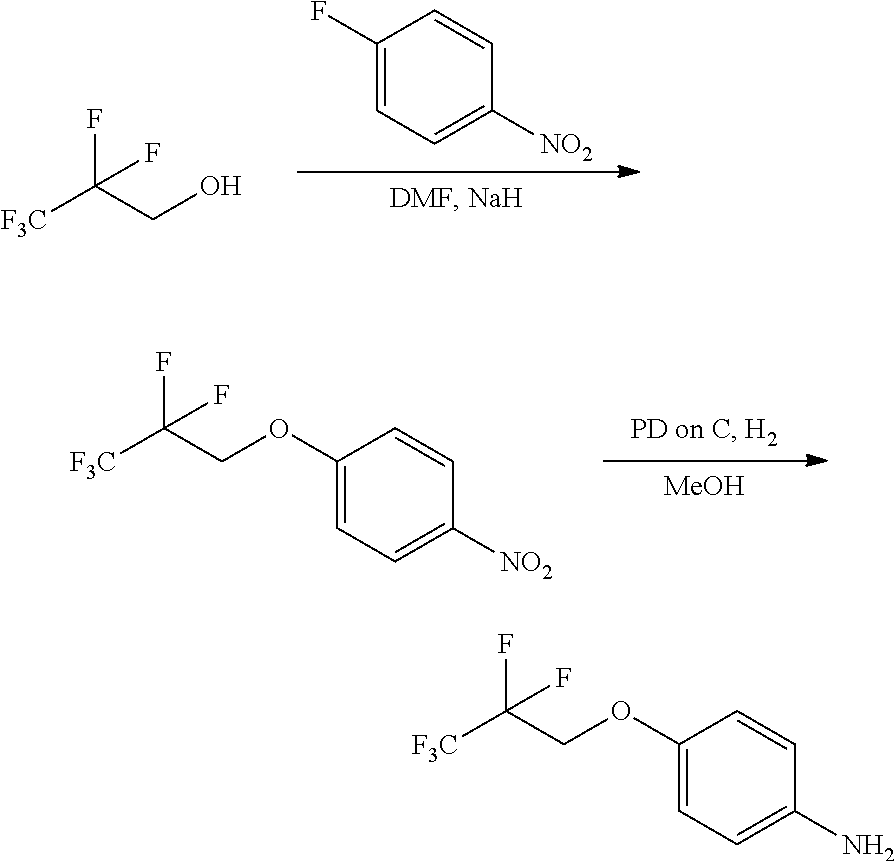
C1(F)=CC=C([NO2])C=C1.[F3C]C(CO)(F)F.O(C1=CC=C([NO2])C=C1)CC([F3C])(F)F.[MeOH].O(C1=CC=C(N)C=C1)CC([F3C])(F)F
